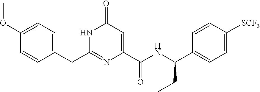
C(C1=CC=C(OC)C=C1)C1=NC(C(NC(C2=CC=C([SCF3])C=C2)CC)=O)=CC(=O)N1
